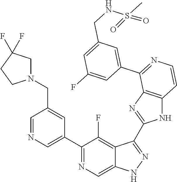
C1=NC=C(C2=NC=C3C(=C2F)C(C2=NC4=C(N2)C=CN=C4C2=CC(CNS(C)(=O)=O)=CC(F)=C2)=NN3)C=C1CN1CC(F)(F)CC1
